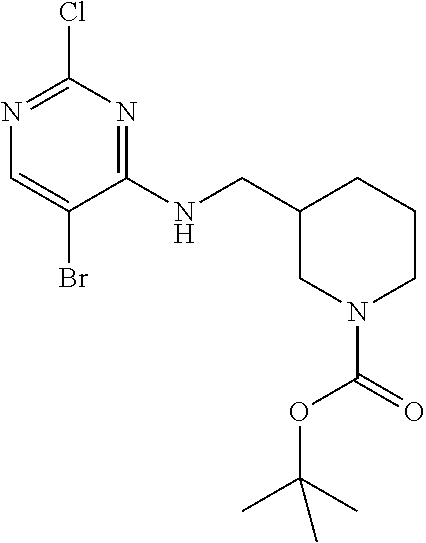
C1(Cl)=NC=C(Br)C(NCC2CN(C(=O)OC(C)(C)C)CCC2)=N1
